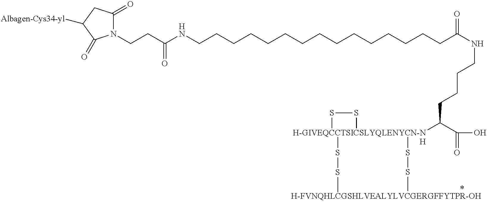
C(CC(NCCCCCCCCCCCCCCCC(NCCCCC([H-GIVEQCCTSICSLYQLENYCN-NH]1(SSC)(SSC)SS1)C(O)=O)=O)=O)N1C(=O)CC([Albagen-Cys34-yl])C1=O
